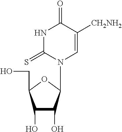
C1(O)C(O)C(N2C(=S)NC(=O)C([CH2NH2])=C2)OC1CO
